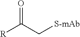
[R]C(C[S-mAb])=O
